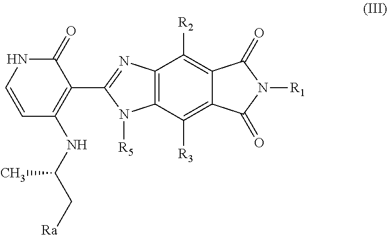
C1=CNC(=O)C(C2=NC3=C(N2[R5])C([R3])=C2C(=C3[R2])C(=O)N([R1])C2=O)=C1NC(C[Ra])C
